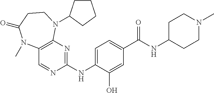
C1(NC2=NC3=C(C=N2)N(C)C(=O)CCN3C2CCCC2)=CC=C(C(NC2CCN(C)CC2)=O)C=C1O
